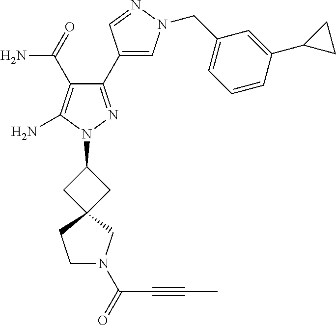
N1=CC(C2=NN(C3CC4(C3)CCN(C(=O)C#CC)C4)C(N)=C2C(=O)N)=CN1CC1=CC=CC(C2CC2)=C1
